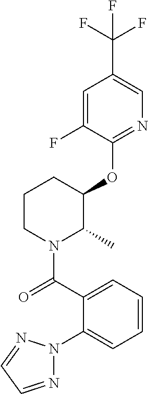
O=C(N1C(C)C(OC2=NC=C(C(F)(F)F)C=C2F)CCC1)C1=CC=CC=C1N1N=CC=N1
